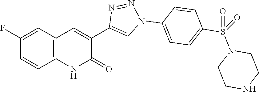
C12=C(C=C(F)C=C1)C=C(C1=CN(C3=CC=C(S(=O)(N4CCNCC4)=O)C=C3)N=N1)C(=O)N2
